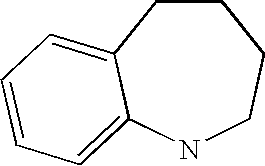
C1CC2=CC=CC=C2NCC1
